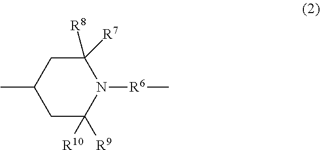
C1([R7])([R8])CC(C)CC([R9])([R10])N1[R6]C
